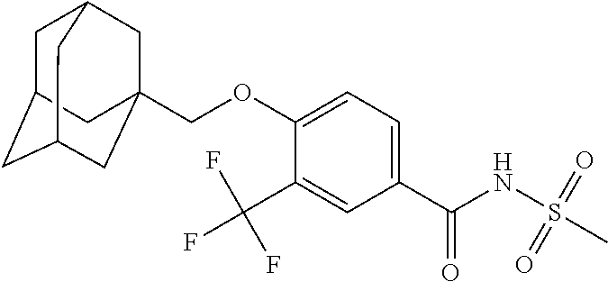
C1(C(F)(F)F)=CC(C(NS(C)(=O)=O)=O)=CC=C1OCC12CC3CC(CC(C1)C3)C2
